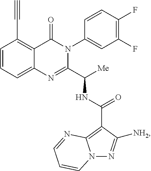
C1=CC=C2C(=C1C#C)C(=O)N(C1=CC(F)=C(F)C=C1)C(C([Me])NC(=O)C1=C3N(N=C1[NH2])C=CC=N3)=N2
